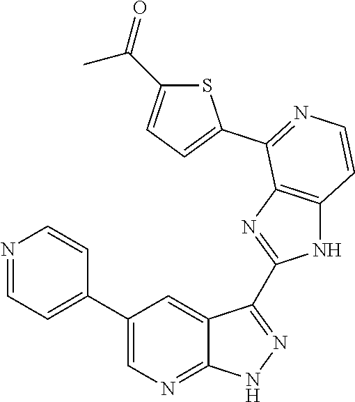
N1=CC=C(C2=CN=C3C(=C2)C(C2=NC4=C(N2)C=CN=C4C2=CC=C(C(=O)C)S2)=N[N H]3)C=C1
